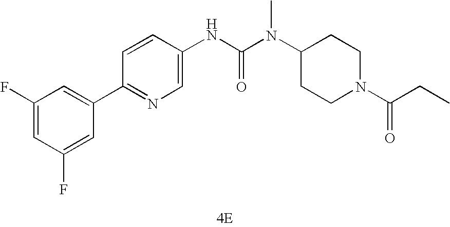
[4E].C1(C2=CC(F)=CC(F)=C2)=NC=C(NC(N(C2CCN(C(=O)CC)CC2)C)=O)C=C1
